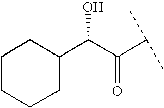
C1CCCC(C(C(C(C)C)=O)O)C1
